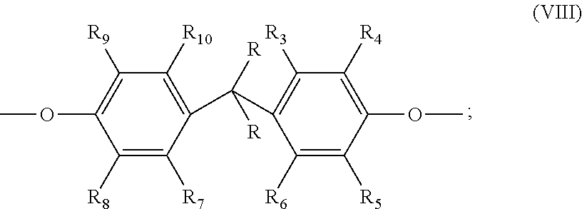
C1([R3])=C(C(C2=C([R10])C([R9])=C(OC)C([R8])=C2[R7])([R])[R])C([R6])=C([R5])C(OC)=C1[R4]
